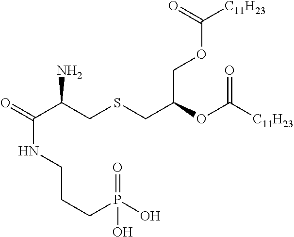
O=C(C(CSCC(OC([C11H23])=O)COC([C11H23])=O)N)NCCCP(=O)(O)O
